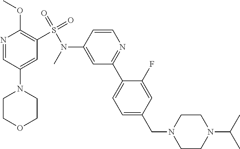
C1COCCN1C1=CC(S(=O)(=O)N(C2=CC(C3=CC=C(CN4CCN(C(C)C)CC4)C=C3F)=NC=C2)C)=C(OC)N=C1
